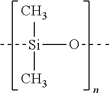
C[Si](C)(C)OC
